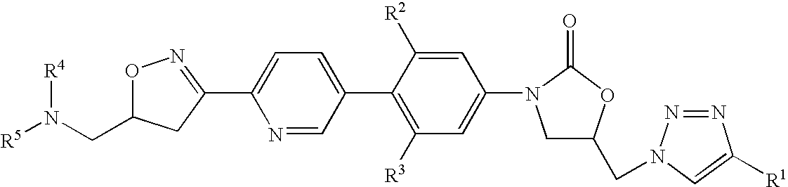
[R5]N(CC1ON=C(C2=CC=C(C3=C([R3])C=C(N4CC(CN5N=NC([R1])=C5)OC4=O)C=C3[R2])C=N2)C1)[R4]
